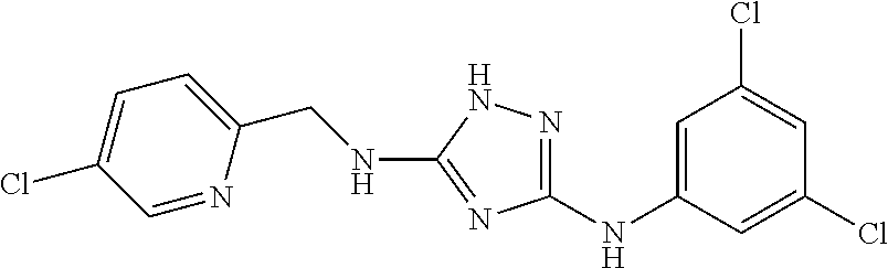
C(NC1=NC(NC2=CC(Cl)=CC(Cl)=C2)=NN1)C1=CC=C(Cl)C=N1
